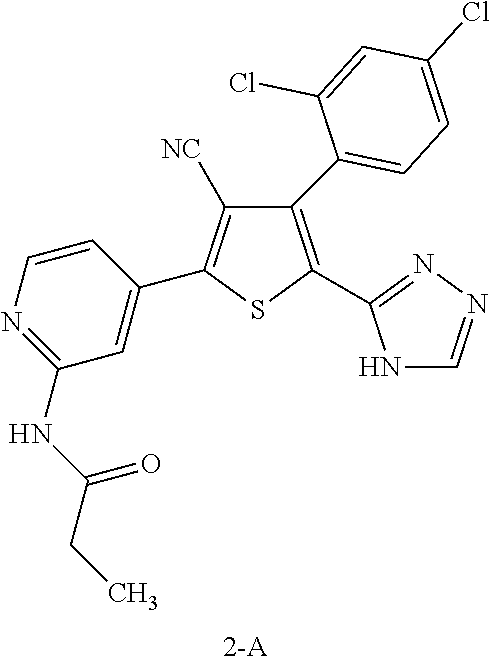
C1(C2=CC=C(Cl)C=C2Cl)=C(C2=NN=CN2)SC(C2=CC(NC(CC)=O)=NC=C2)=C1[NC]
